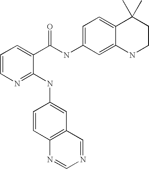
C1=CN=C(NC2=CC3=C(C=C2)N=CN=C3)C(C(NC2=CC=C3C(=C2)NCCC3(C)C)=O)=C1
